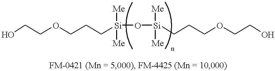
C([Si](O[Si]([Me])([Me])CCCOCCO)([Me])[Me])CCOCCO
